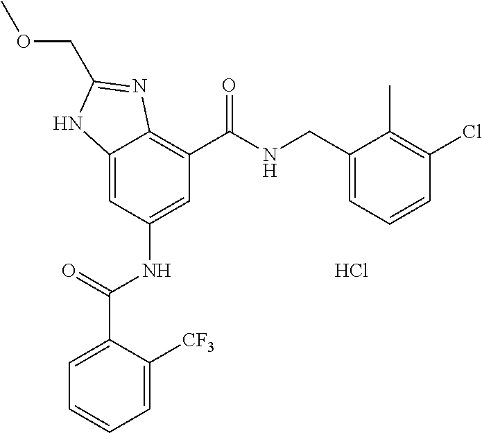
C12=CC(NC(=O)C3=CC=CC=C3[CF3])=CC(C(=O)NCC3=CC=CC(Cl)=C3C)=C1N=C(COC)N2.Cl
